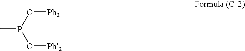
[Ph2]OP(O[Ph2])C
